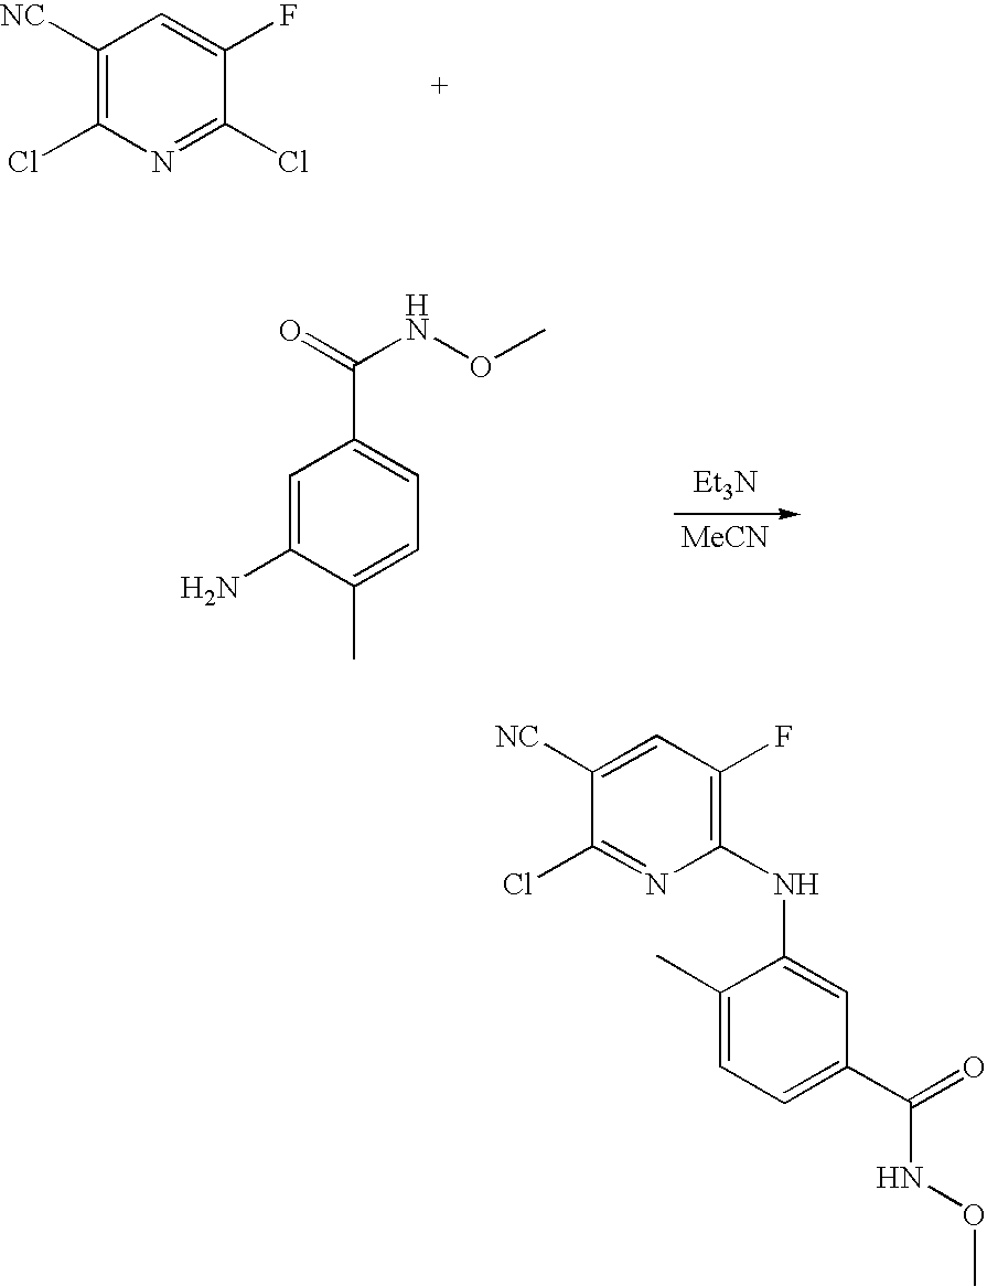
C1([NC])=C(Cl)N=C(Cl)C(F)=C1.C1=C(N)C(C)=CC=C1C(=O)NOC.[Et3N].[MeCN].C1([NC])=CC(F)=C(NC2=CC(C(=O)NOC)=CC=C2C)N=C1Cl
